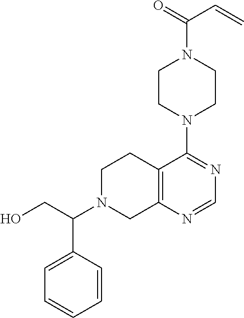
C12=C(N=CN=C1N1CCN(C(=O)C=C)CC1)CN(C(CO)C1=CC=CC=C1)CC2
